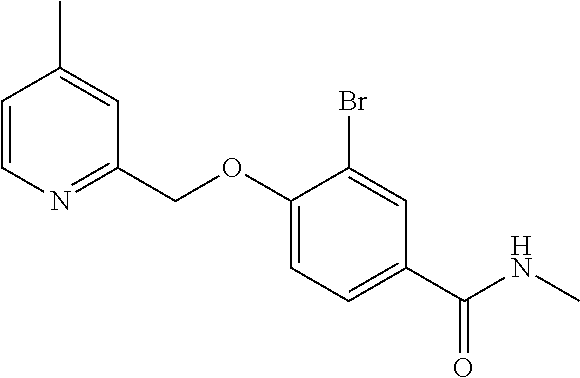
C1(OCC2=NC=CC(C)=C2)=CC=C(C(NC)=O)C=C1Br
